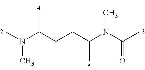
CN(C(CCC(N(C(C)=O)C)C)C)C
